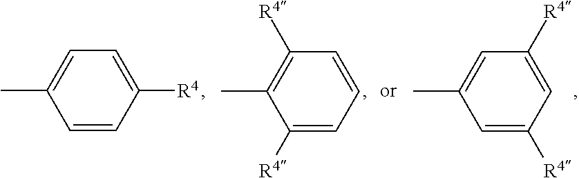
C1=CC([R4])=CC=C1C.C1([R4])=CC=CC([R4])=C1C.C1=C([R4])C=C([R4])C=C1C
